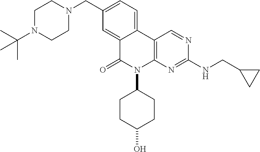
C1N(C(C)(C)C)CCN(CC2=CC=C3C(=C2)C(=O)N(C2CCC(O)CC2)C2=C3C=NC(NCC3CC3)=N2)C1
